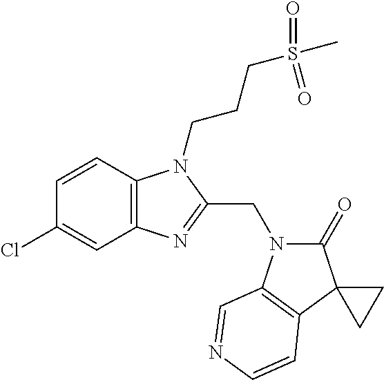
C1=CC2=C(C=C1Cl)N=C(CN1C(=O)C3(C4=C1C=NC=C4)CC3)N2CCCS(C)(=O)=O
